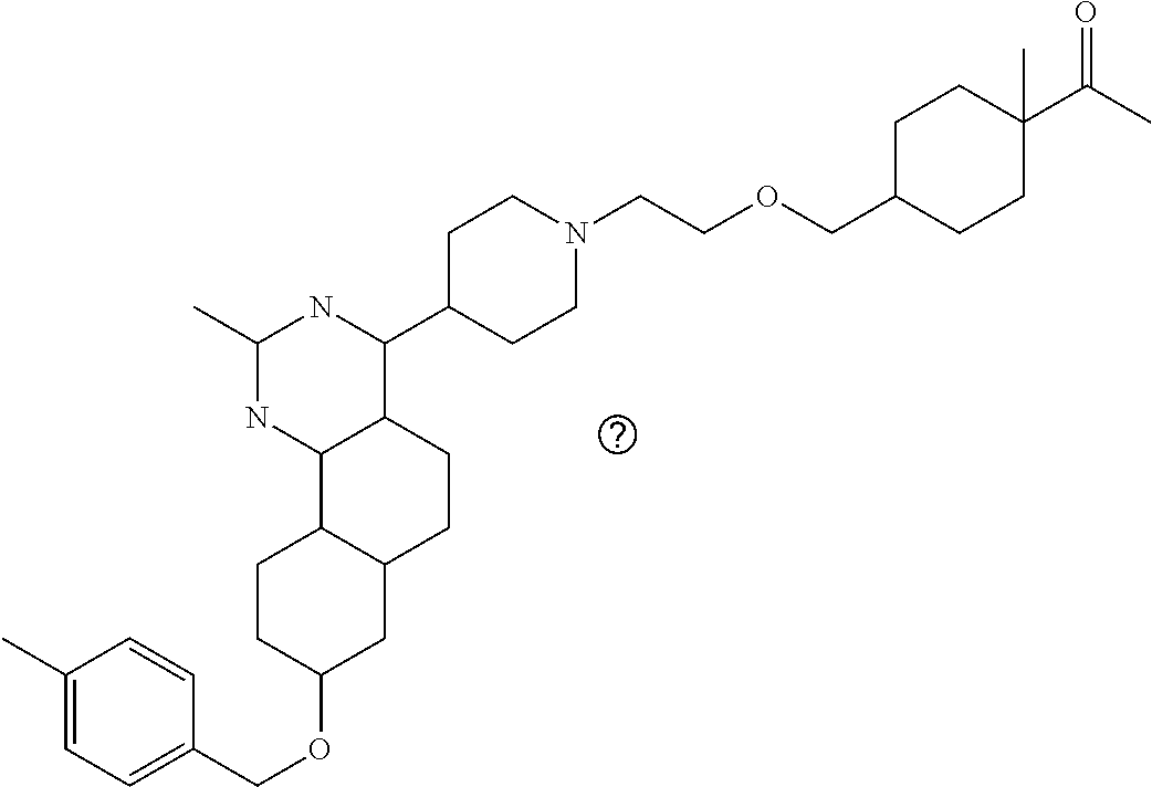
O(C1CC2C(CC1)C1C(CC2)C(C2CCN(CCOCC3CCC(C(C)=O)(C)CC3)CC2)NC(C)N1)CC1=CC=C(C)C=C1
